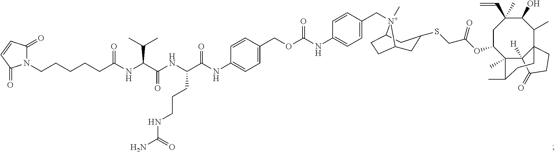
N1(CCCCCC(NC(C(NC(C(NC2=CC=C(COC(NC3=CC=C(C[N+]4(C)C5CC(SCC(OC6CC(C=C)(C)C(O)C(C)C78C([H])(C6(C)C(C)CC7)C(=O)CC8)=O)CC4CC5)C=C3)=O)C=C2)=O)CCCNC(=O)N)=O)C(C)C)=O)C(=O)C=CC1=O
